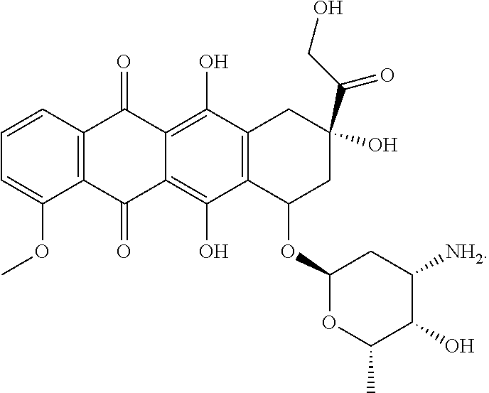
C12=C(C=CC=C1OC)C(=O)C1=C(O)C3=C(C(O)=C1C2=O)C(OC1OC(C)C(O)C([NH2])C1)CC(O)(C(CO)=O)C3
